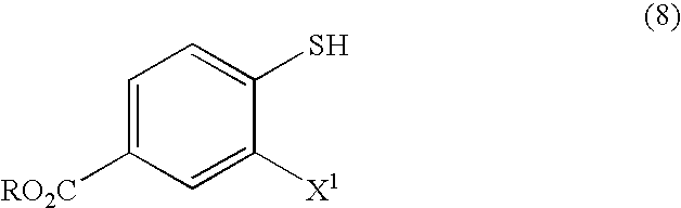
C1=C([RO2C])C=C([X1])C(S)=C1
